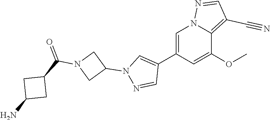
C1(C2=CN(C3CN(C(=O)C4CC(N)C4)C3)N=C2)=CN2C(=C(C#N)C=N2)C(OC)=C1
